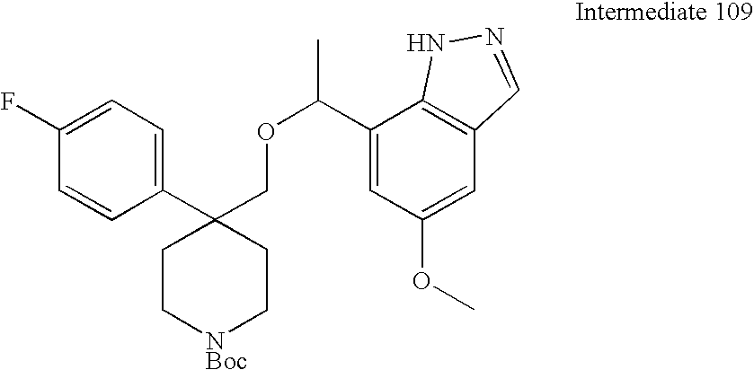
C1(C(OCC2(C3=CC=C(F)C=C3)CC[NBoc]CC2)C)=CC(OC)=CC2=C1NN=C2
